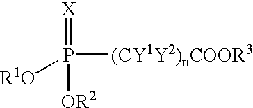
P([R1O])([OR2])(=[X])[(CY1Y2)nCOOR3]
